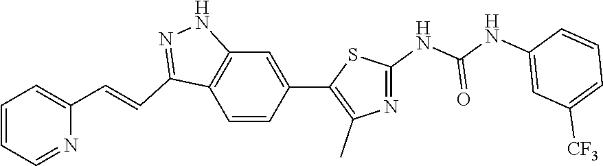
C1=CC(C2=C(C)N=C(NC(NC3=CC([CF3])=CC=C3)=O)S2)=CC2=C1C(C=CC1=CC=CC=N1)=NN2
